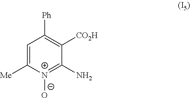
C1=C([Me])[N+]([O-])=C(N)C([CO2H])=C1[Ph]
